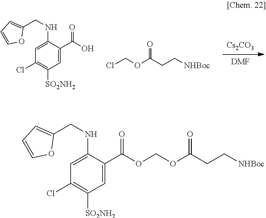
[Cs2CO3].[DMF].C1(Cl)=C([SO2NH2])C=C(C(=O)O)C(NCC2=CC=CO2)=C1.ClCOC(CC[NHBoc])=O.C1(Cl)=C([SO2NH2])C=C(C(=O)OCOC(CC[NHBoc])=O)C(NCC2=CC=CO2)=C1
